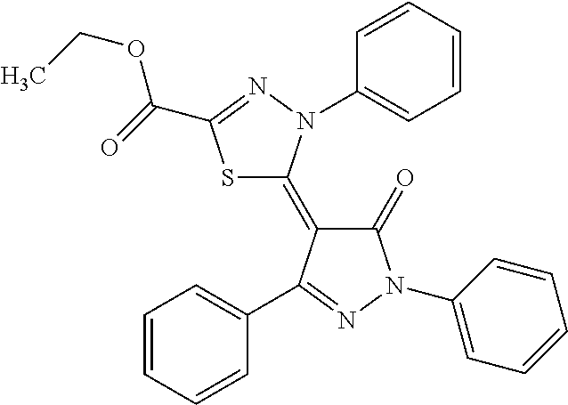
S1C(C(OCC)=O)=NN(C2=CC=CC=C2)C1=C1C(=O)N(C2=CC=CC=C2)N=C1C1=CC=CC=C1
